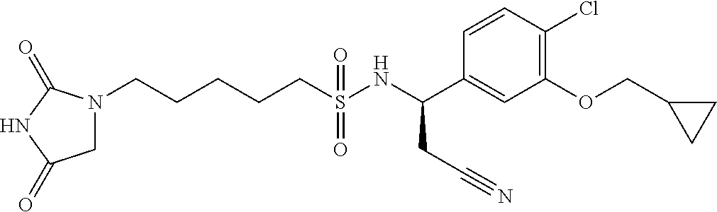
N1(CCCCCS(NC(C2=CC(OCC3CC3)=C(Cl)C=C2)CC#N)(=O)=O)CC(=O)NC1=O
